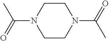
C1CN(C(=O)C)CCN1C(=O)C
